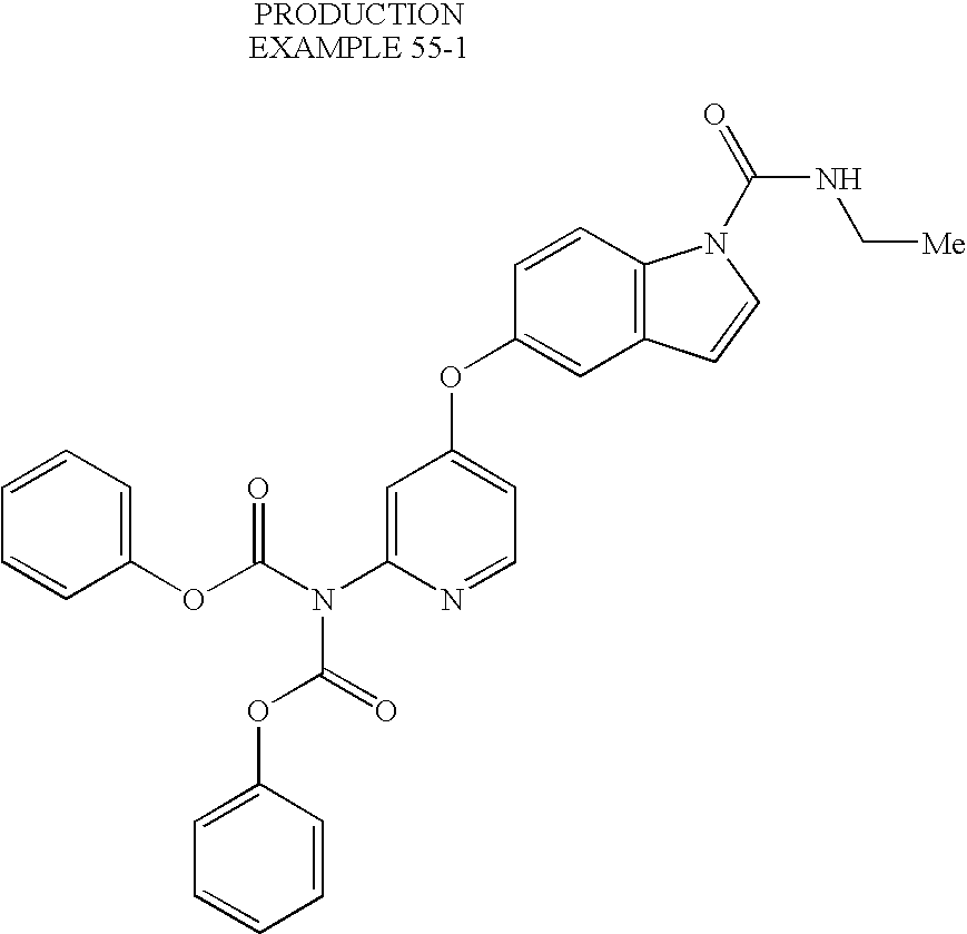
C1=C(N(C(OC2=CC=CC=C2)=O)C(OC2=CC=CC=C2)=O)N=CC=C1OC1=CC2=C(C=C1)N(C(NC[Me])=O)C=C2
